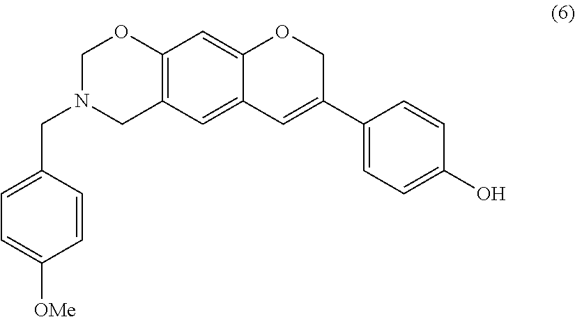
C(N1CC2=C(OC1)C=C1C(=C2)C=C(C2=CC=C(O)C=C2)CO1)C1=CC=C([OMe])C=C1
